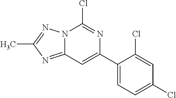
N12C(=NC(C)=N1)C=C(C1=CC=C(Cl)C=C1Cl)N=C2Cl
